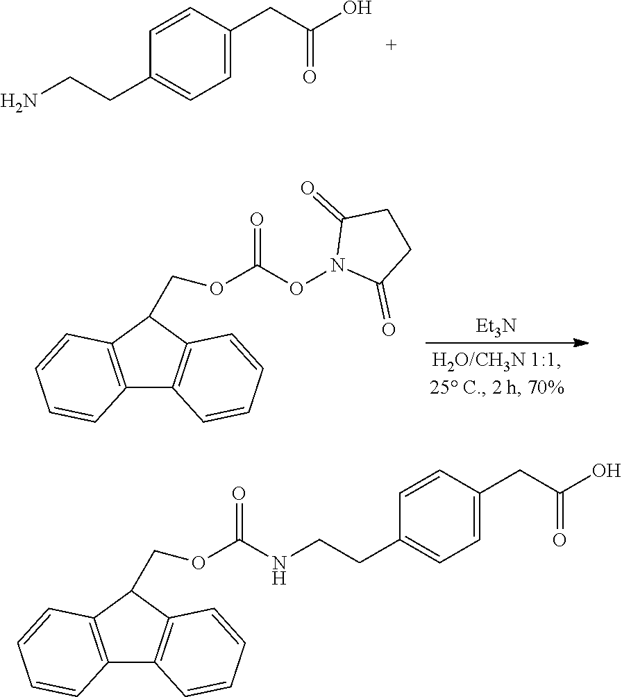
C1=CC(CC(O)=O)=CC=C1CCN.[Et3N].C12=C(C(COC(ON3C(=O)CCC3=O)=O)C3=C1C=CC=C3)C=CC=C2.C12=C(C(COC(NCCC3=CC=C(CC(O)=O)C=C3)=O)C3=C1C=CC=C3)C=CC=C2
